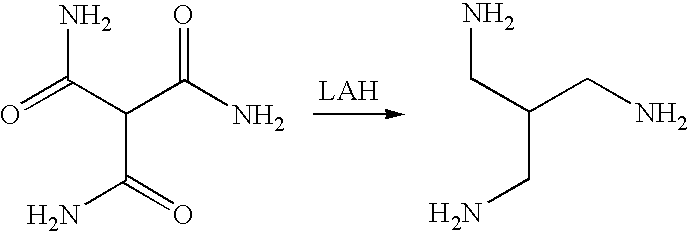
O=C(N)C(C(N)=O)C(=O)N.C(N)C(CN)CN
